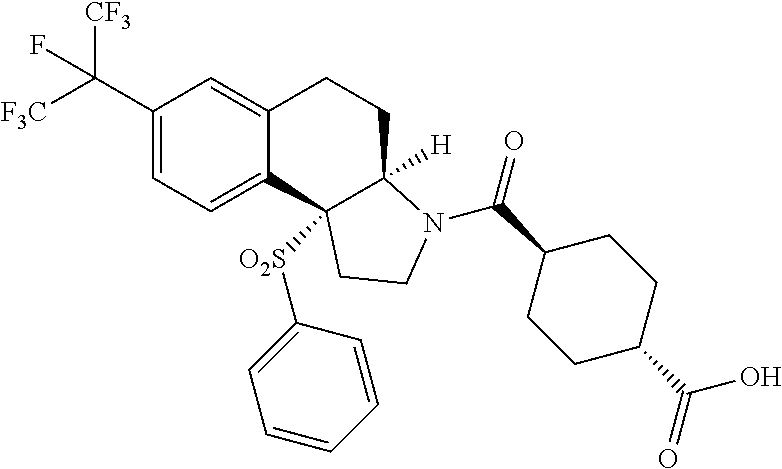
C1(C([F3C])([CF3])F)=CC=C2C(=C1)CCC1([H])C2([O2S]C2=CC=CC=C2)CCN1C(C1CCC(C(=O)O)CC1)=O
